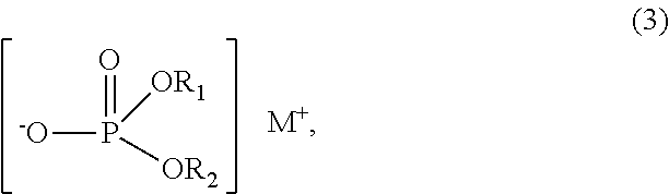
[-O]P([OR1])(=O)[OR2]
